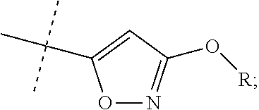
O1N=C(O[R])C=C1C(C)(C)C
